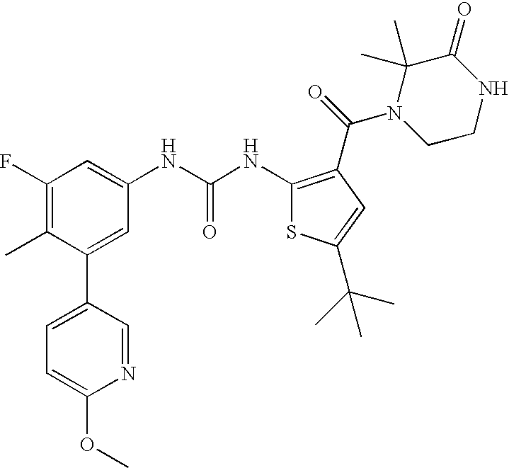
C1(F)=C(C)C(C2=CC=C(OC)N=C2)=CC(NC(=O)NC2=C(C(N3CCNC(=O)C3(C)C)=O)C=C(C(C)(C)C)S2)=C1
